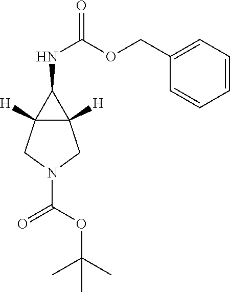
O=C(OC(C)(C)C)N1CC2([H])C([H])(C1)C2NC(OCC1=CC=CC=C1)=O
